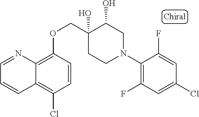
C1(N2CC(O)C(O)(COC3=C4C(=C(Cl)C=C3)C=CC=N4)CC2)=C(F)C=C(Cl)C=C1F
